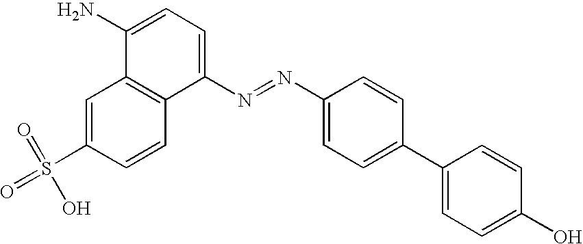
C1=C(S(=O)(=O)O)C=CC2=C1C(N)=CC=C2N=NC1=CC=C(C2=CC=C(O)C=C2)C=C1
